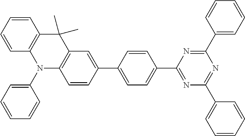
C1(C2=CC=C(C3=NC(C4=CC=CC=C4)=NC(C4=CC=CC=C4)=N3)C=C2)=CC2=C(C=C1)N(C1=CC=CC=C1)C1=C(C2(C)C)C=CC=C1
